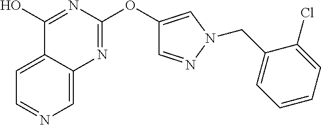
C1=C2C(=CN=C1)N=C(OC1=CN(CC3=CC=CC=C3Cl)N=C1)N=C2O
